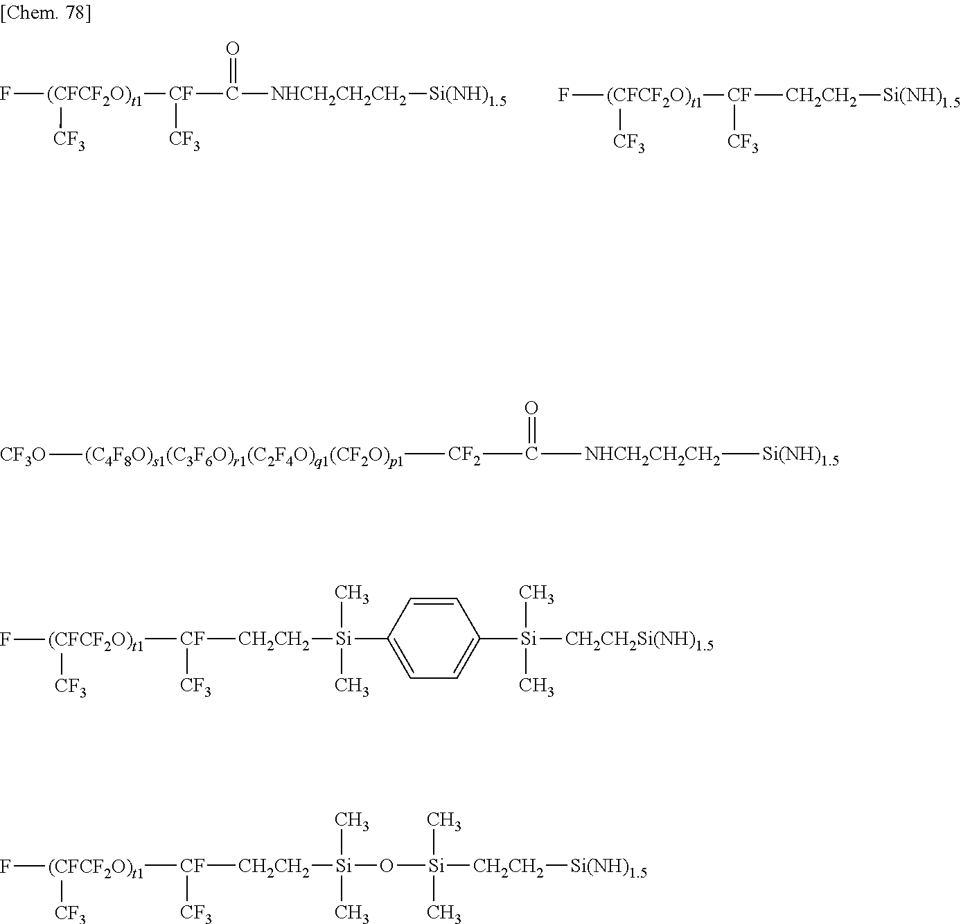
F[(CFCF2O)t1]([CF](C([NHCH2CH2CH2][Si(NH)1.5])=O)[CF3])[CF3].F[(CFCF2O)t1]([CF]([CF3])[CH2CH2][Si(NH)1.5])[CF3].[CF]([CH2CH2][Si](C)(C)C1=CC=C([Si]([CH2CH2Si(NH)1.5])(C)C)C=C1)([(CFCF2O)t1](F)[CF3])[CF3].[CF2](C([NHCH2CH2CH2][Si(NH)1.5])=O)[(C4F8O)s1(C3F6O)r1(C2F4O)q1(CF2O)p1][CF3O].[CF]([CH2CH2][Si](C)(C)O[Si]([CH2CH2][Si(NH)1.5])(C)C)([(CFCF2O)t1](F)[CF3])[CF3]
